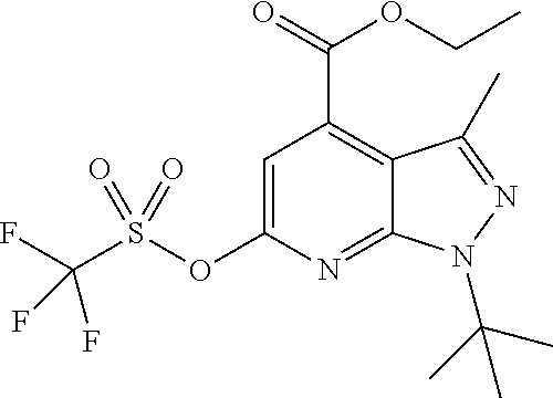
C1=C(OS(C(F)(F)F)(=O)=O)N=C2C(=C1C(=O)OCC)C(C)=NN2C(C)(C)C
